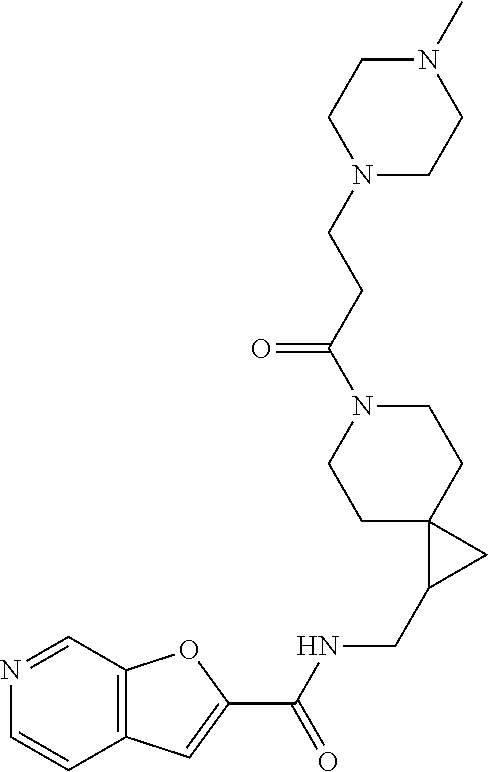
C12=C(C=NC=C1)OC(C(NCC1CC13CCN(C(CCN1CCN(C)CC1)=O)CC3)=O)=C2
